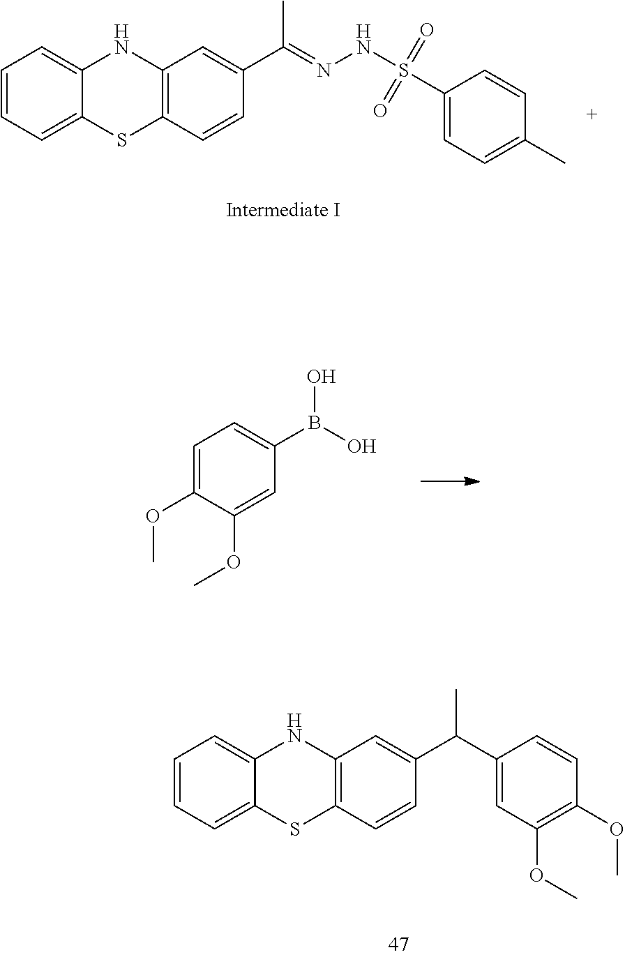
C1=CC=C2C(=C1)NC1=C(S2)C=CC(C(=NNS(=O)(=O)C2=CC=C(C)C=C2)C)=C1.C1=C(OC)C(OC)=CC(B(O)O)=C1.C1=CC=C2C(=C1)NC1=C(S2)C=CC(C(C2=CC(OC)=C(OC)C=C2)C)=C1
